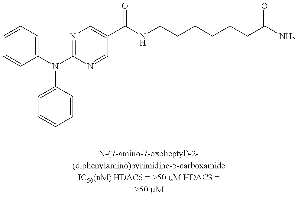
C1=CC=C(N(C2=NC=C(C(NCCCCCCC(N)=O)=O)C=N2)C2=CC=CC=C2)C=C1
